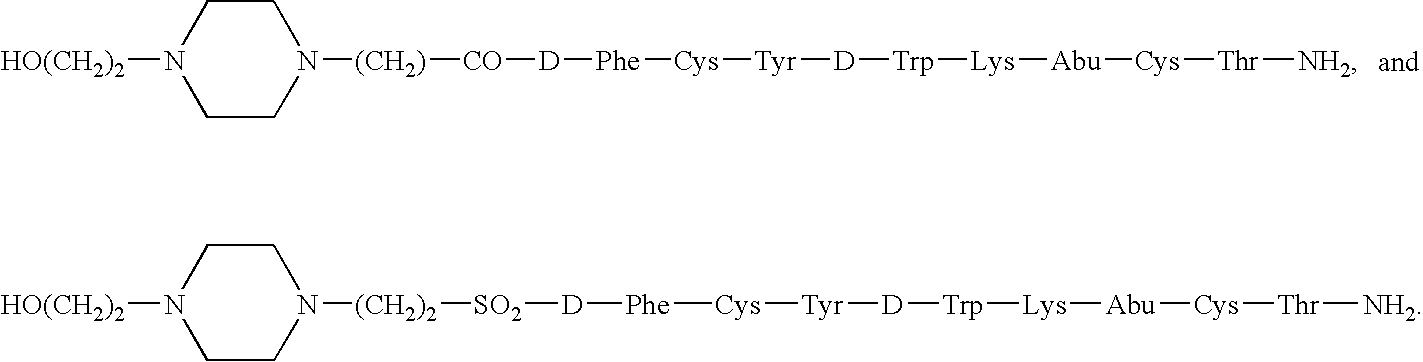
C1CN([(CH2)][CO][D][Phe][Cys][Tyr][D][Trp][Lys][Abu][Cys][Thr][NH2])CCN1[HO(CH2)2].C1CN([(CH2)2][SO2][D][Phe][Cys][Tyr][D][Trp][Lys][Abu][Cys][Thr][NH2])CCN1[HO(CH2)2]
